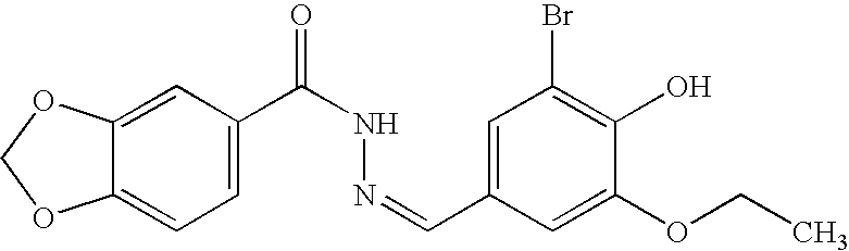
C1=C2C(=CC=C1C(NN=CC1=CC(Br)=C(O)C(OCC)=C1)=O)OCO2
